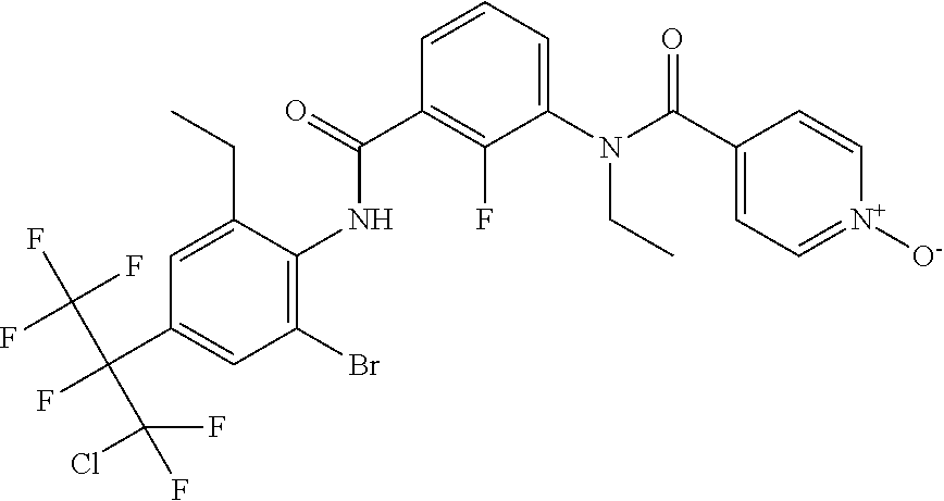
C1=C(CC)C(NC(C2=C(F)C(N(CC)C(=O)C3=CC=[N+]([O-])C=C3)=CC=C2)=O)=C(Br)C=C1C(F)(C(F)(F)F)C(F)(Cl)F
